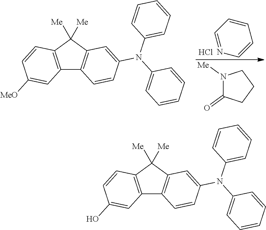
C1=NC=CC=C1.Cl.N1([Me])C(=O)CCC1.C12=C(C([Me])([Me])C3=C1C=CC(N(C1=CC=CC=C1)C1=CC=CC=C1)=C3)C=CC([MeO])=C2.C12=C(C([Me])([Me])C3=C1C=CC(N(C1=CC=CC=C1)C1=CC=CC=C1)=C3)C=CC(O)=C2
